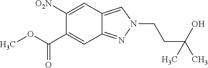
C1([O2N])=CC2=CN(CCC(C)(C)O)N=C2C=C1C(=O)OC
